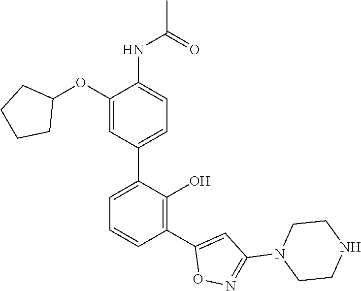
C1(C2=C(O)C(C3=CC=C(NC(C)=O)C(OC4CCCC4)=C3)=CC=C2)=CC(N2CCNCC2)=NO1
